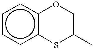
c1ccc2c(c1)OCC(C)S2
